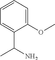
C1=CC=C(OC)C(C(N)C)=C1
